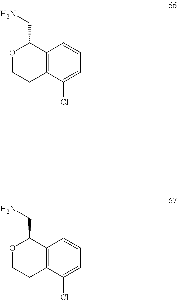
O1CCC2=C(C1CN)C=CC=C2Cl.O1CCC2=C(C1CN)C=CC=C2Cl
